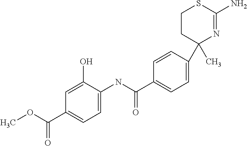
C1=CC(C2(C)N=C(N)SCC2)=CC=C1C(NC1=CC=C(C(OC)=O)C=C1O)=O
